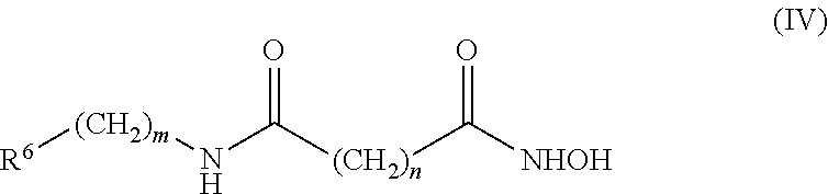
[R6][(CH2)m]NC([(CH2)n]C([NHOH])=O)=O
